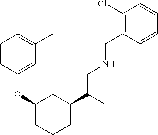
C1=CC(OC2CC(C(CNCC3=C(Cl)C=CC=C3)C)CCC2)=CC(C)=C1
